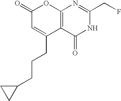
C12=C(C(=O)NC(CF)=N1)C(CCCC1CC1)=CC(=O)O2
